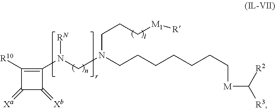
C(CCCCCCN(CN(C1=C([R10])C(=[Xa])C1=[Xb])[RN])CCC[M1][R])[M]C([R3])[R2]
